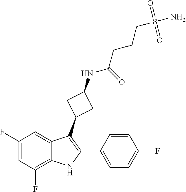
O=S(=O)(N)CCCC(NC1CC(C2=C(C3=CC=C(F)C=C3)NC3=C(F)C=C(F)C=C23)C1)=O
